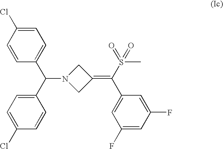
C1N(C(C2=CC=C(Cl)C=C2)C2=CC=C(Cl)C=C2)CC1=C(S(C)(=O)=O)C1=CC(F)=CC(F)=C1
